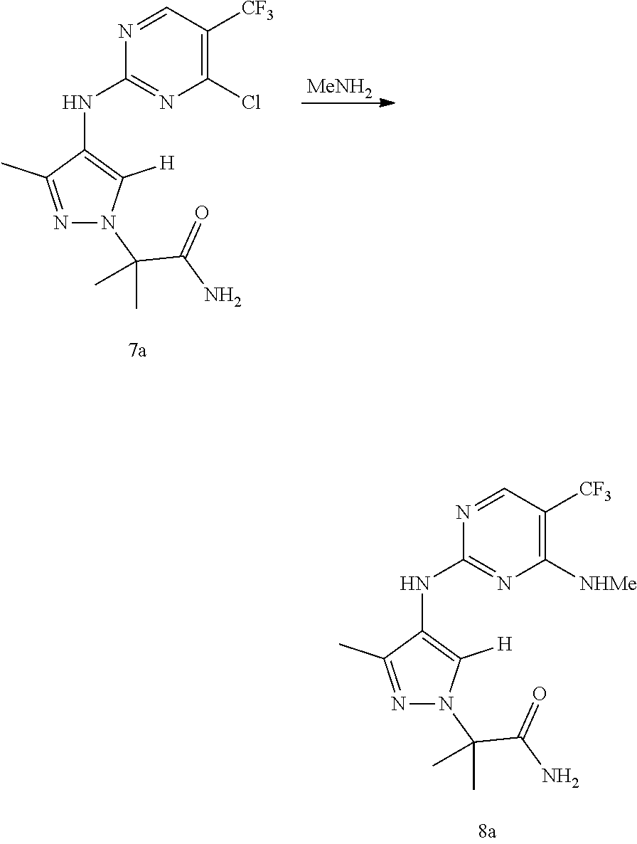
N1=CC([CF3])=C(Cl)N=C1NC1=C([H])N(C(C)(C(N)=O)C)N=C1C.[MeNH2].N1=CC([CF3])=C([NHMe])N=C1NC1=C([H])N(C(C)(C(N)=O)C)N=C1C
